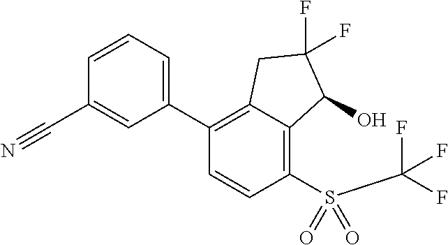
C1(C2=CC=CC(C#N)=C2)=C2C(=C(S(=O)(C(F)(F)F)=O)C=C1)C(O)C(F)(F)C2
